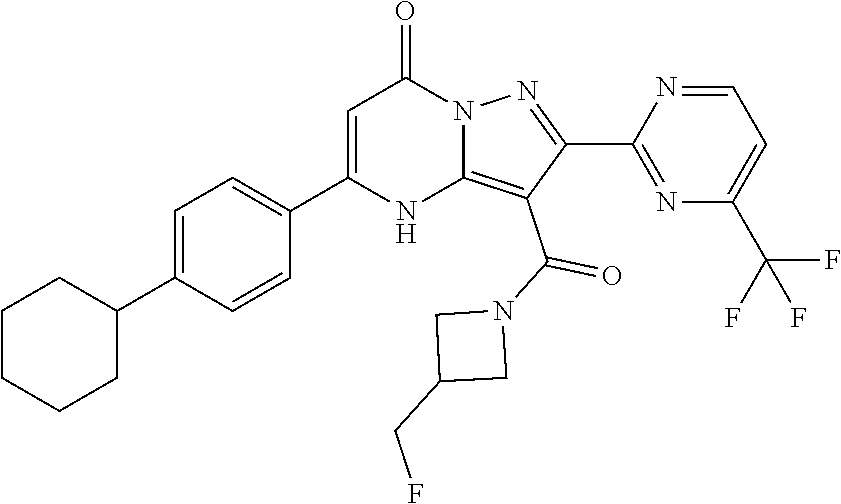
C1CCCC(C2=CC=C(C3=CC(=O)N4C(=C(C(N5CC(CF)C5)=O)C(C5=NC(C(F)(F)F)=CC=N5)=N4)N3)C=C2)C1
